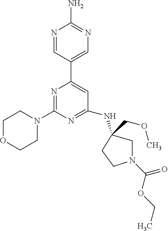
N1=CC(C2=CC(NC3(COC)CN(C(=O)OCC)CC3)=NC(N3CCOCC3)=N2)=CN=C1N
